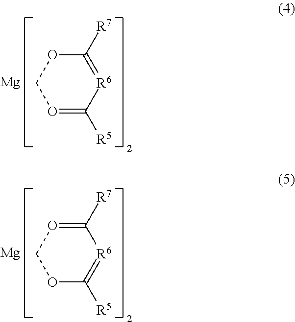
C1([R7])=[R6]C([R5])=OCO1.[Mg].C1([R7])=OCOC([R5])=[R6]1.[Mg]
